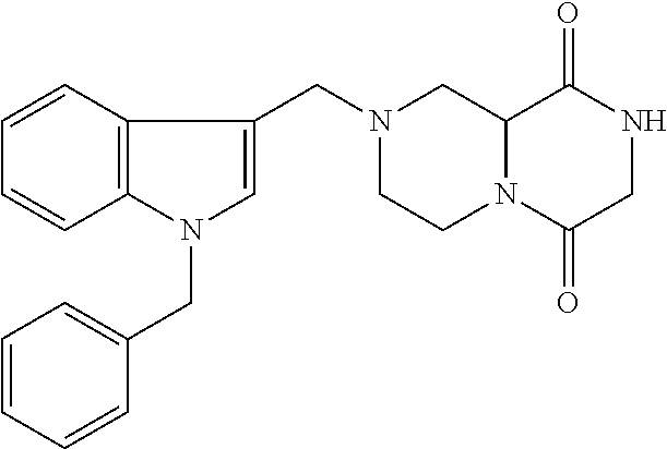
C12N(C(=O)CNC1=O)CCN(CC1=CN(CC3=CC=CC=C3)C3=C1C=CC=C3)C2
